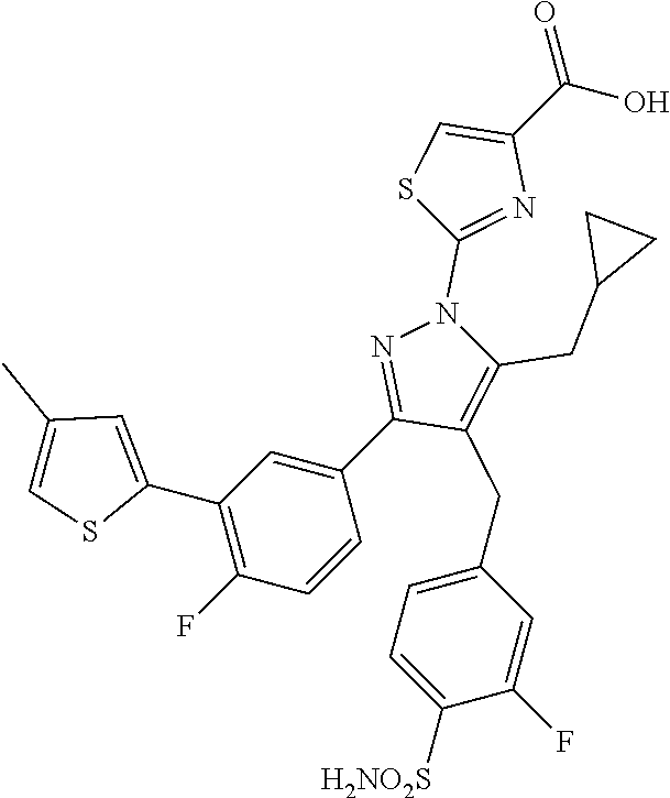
C1(C2=CC(C)=CS2)=C(F)C=CC(C2=NN(C3=NC(C(=O)O)=CS3)C(CC3CC3)=C2CC2=CC=C([H2NO2S])C(F)=C2)=C1
